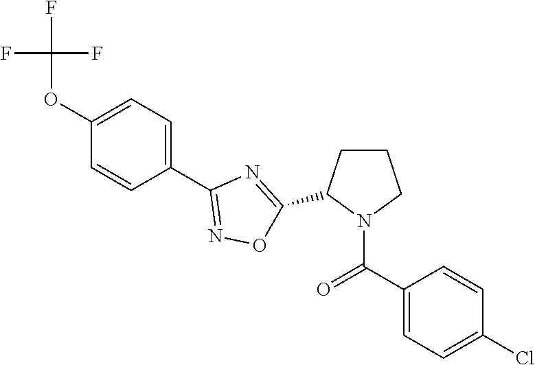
C1(OC(F)(F)F)=CC=C(C2=NOC(C3CCCN3C(C3=CC=C(Cl)C=C3)=O)=N2)C=C1
